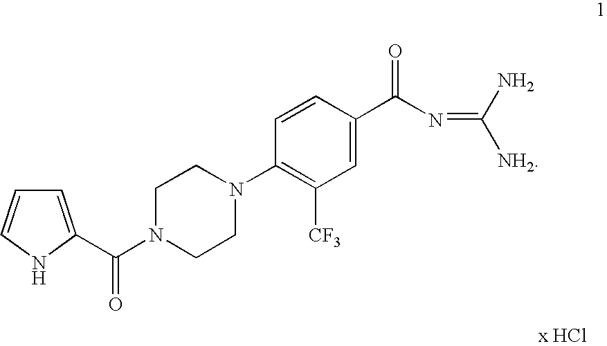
C1=C(C(N2CCN(C3=C([CF3])C=C(C(N=C(N)[NH2])=O)C=C3)CC2)=O)NC=C1
